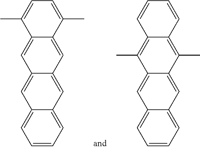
C1=C(C)C2=CC3=CC4=CC=CC=C4C=C3C=C2C(C)=C1.C1=CC2=C(C)C3=CC4=CC=CC=C4C=C3C(C)=C2C=C1
